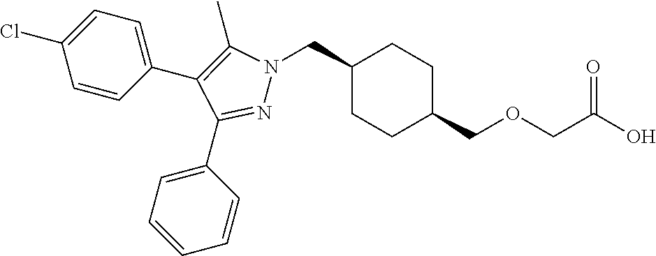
C1(CN2N=C(C3=CC=CC=C3)C(C3=CC=C(Cl)C=C3)=C2C)CCC(COCC(O)=O)CC1
